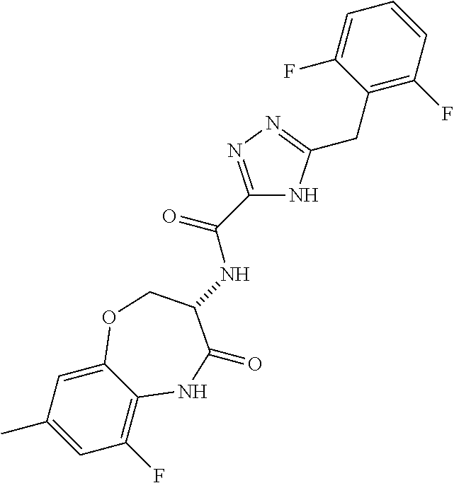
C1(F)=C2C(=CC(C)=C1)OCC(NC(C1=NN=C(CC3=C(F)C=CC=C3F)N1)=O)C(=O)N2
